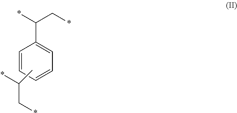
C(C1=CC=CC=C1)(C*)*.CC(C*)*
